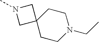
N1(C)CC2(C1)CCN(CC)CC2
